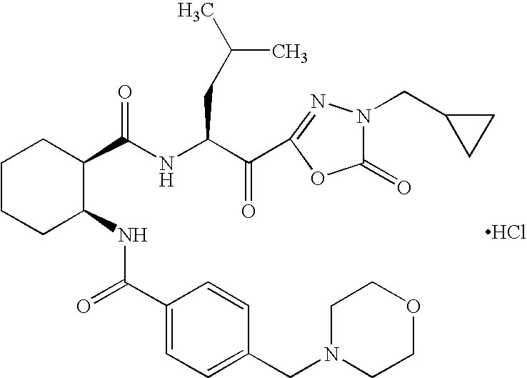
N(C(C(C1=NN(CC2CC2)C(=O)O1)=O)CC(C)C)C(=O)C1CCCCC1NC(=O)C1=CC=C(CN2CCOCC2)C=C1.Cl
